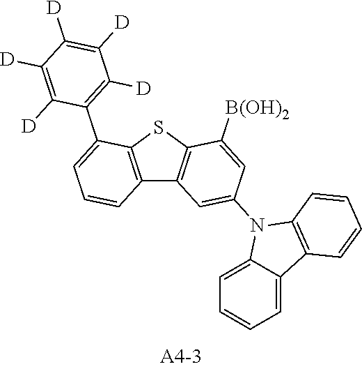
S1C2=C(C3=C1C([B(OH)2])=CC(N1C4=CC=CC=C4C4=C1C=CC=C4)=C3)C=CC=C2C1=C([D])C([D])=C([D])C([D])=C1[D]
